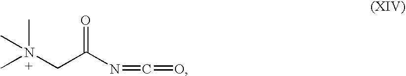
CN(CC(N=C=O)=O)(C)C
